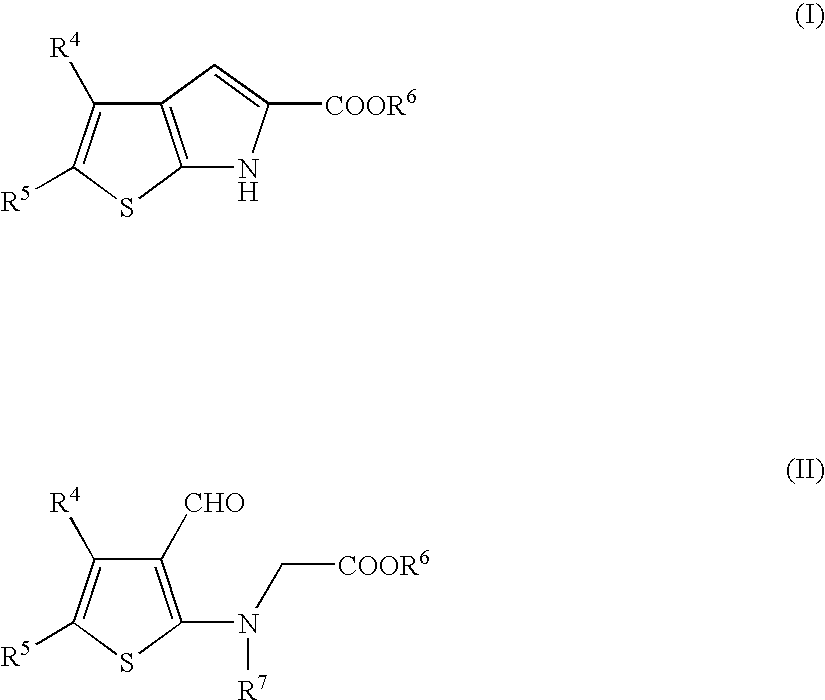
C12=C(SC([R5])=C1[R4])NC([COOR6])=C2.C1([CHO])=C(N(C[COOR6])[R7])SC([R5])=C1[R4]
